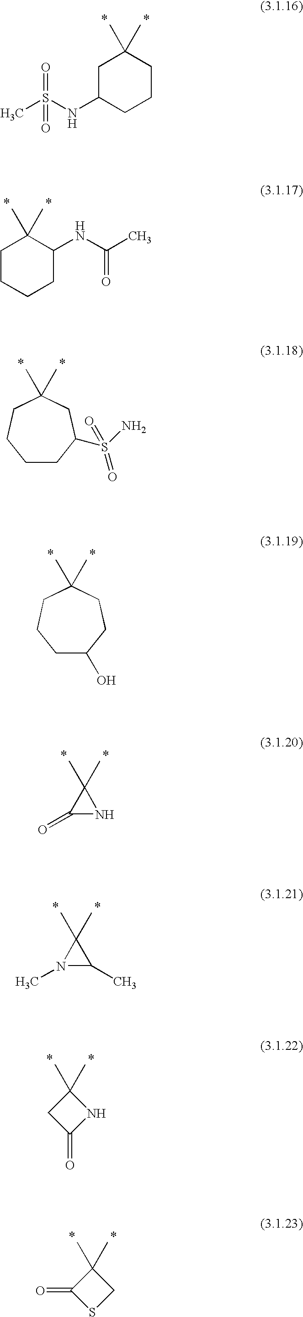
C1(C)(C)CC(NS(C)(=O)=O)CCC1.C1(C)(C)CCCCC1NC(C)=O.C1(C)(C)CCCCC(S(N)(=O)=O)C1.C1(C)(C)CCCC(O)CC1.C1(C)(C)C(=O)N1.C1(C)(C)N(C)C1C.C1(C)(C)CC(=O)N1.C1(C)(C)C(=O)SC1
